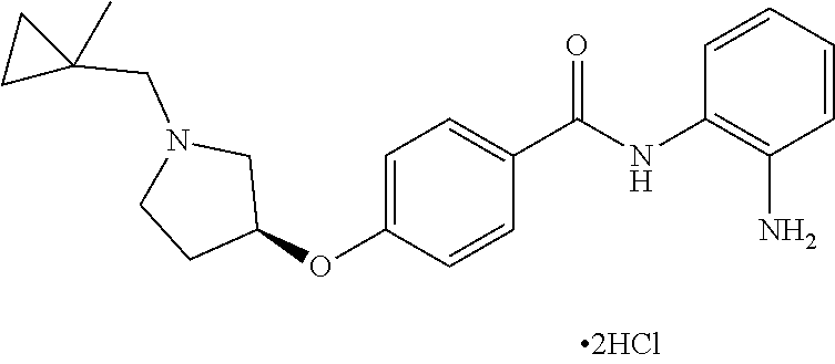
C1=CC=CC(N)=C1NC(C1=CC=C(OC2CN(CC3(C)CC3)CC2)C=C1)=O
